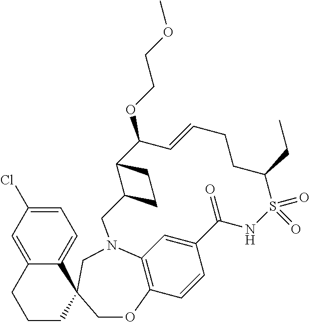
C12=CC3=C(C=C1)OCC1(CN3CC3C(C(OCCOC)C=CCCC(CC)S(=O)(=O)NC2=O)CC3)C2=CC=C(Cl)C=C2CCC1
